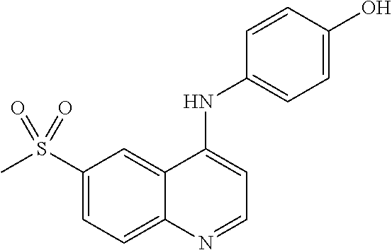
C1(S(C)(=O)=O)=CC=C2C(=C1)C(NC1=CC=C(O)C=C1)=CC=N2
